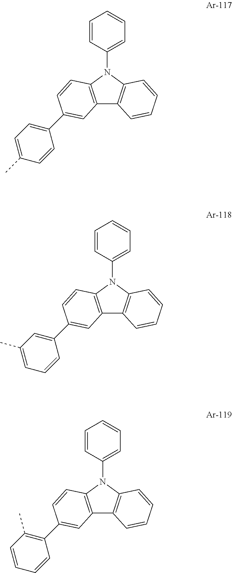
C12=C(N(C3=CC=CC=C3)C3=C1C=CC=C3)C=CC(C1=CC=C(C)C=C1)=C2.C12=C(N(C3=CC=CC=C3)C3=C1C=CC=C3)C=CC(C1=CC(C)=CC=C1)=C2.C12=C(N(C3=CC=CC=C3)C3=C1C=CC=C3)C=CC(C1=C(C)C=CC=C1)=C2
